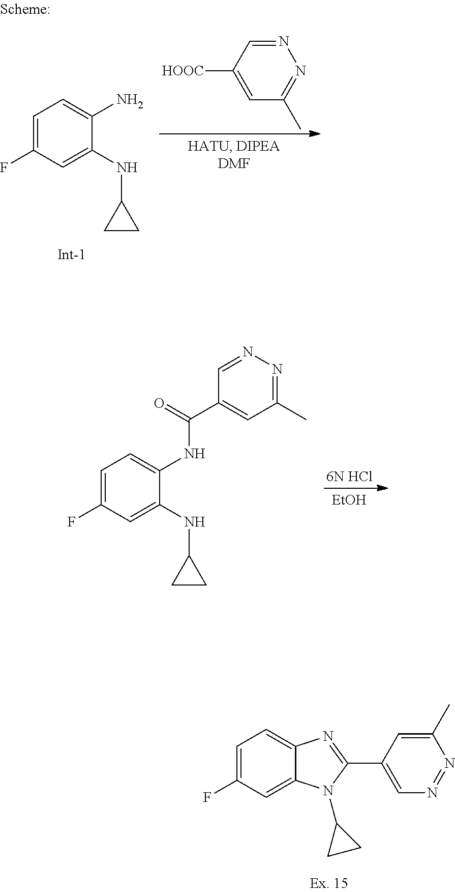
C1=C(F)C=C(NC2CC2)C(N)=C1.C1([HOOC])=CC(C)=NN=C1.[EtOH].[6N HCl].C1=C(F)C=C(NC2CC2)C(NC(C2=CC(C)=NN=C2)=O)=C1.C1=C(F)C=C2C(=C1)N=C(C1=CN=NC(C)=C1)N2C1CC1
